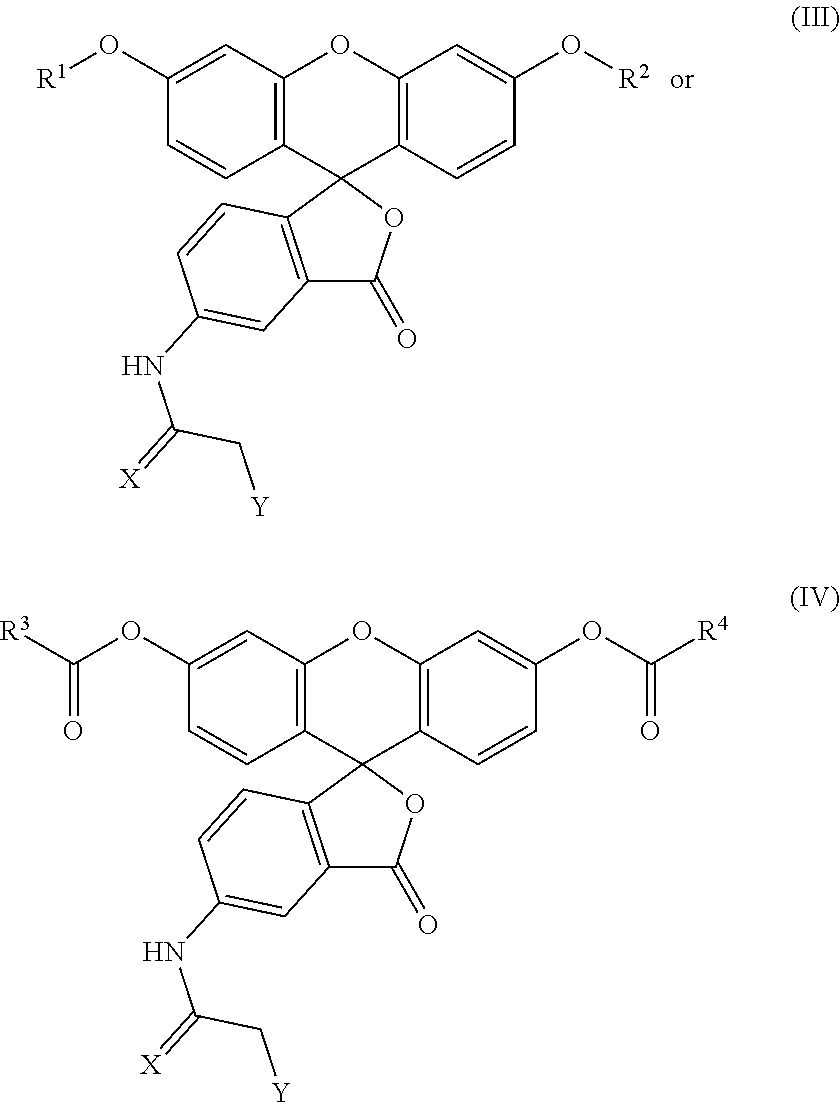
C1(O[R1])=CC2=C(C=C1)C1(C3=C(O2)C=C(O[R2])C=C3)OC(=O)C2=C1C=CC(NC(C[Y])=[X])=C2.C1(OC(=O)[R3])=CC2=C(C=C1)C1(C3=C(O2)C=C(OC(=O)[R4])C=C3)OC(=O)C2=C1C=CC(NC(C[Y])=[X])=C2
